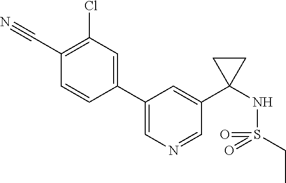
C1=CC(C2=CN=CC(C3(NS(CC)(=O)=O)CC3)=C2)=CC(Cl)=C1C#N
